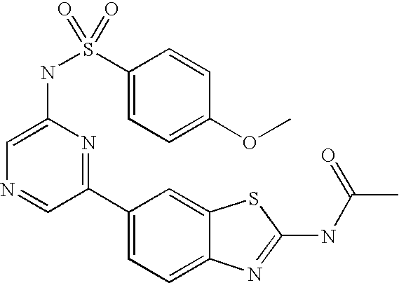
C1(C2=NC(NS(C3=CC=C(OC)C=C3)(=O)=O)=CN=C2)=CC=C2C(=C1)SC(NC(C)=O)=N2
